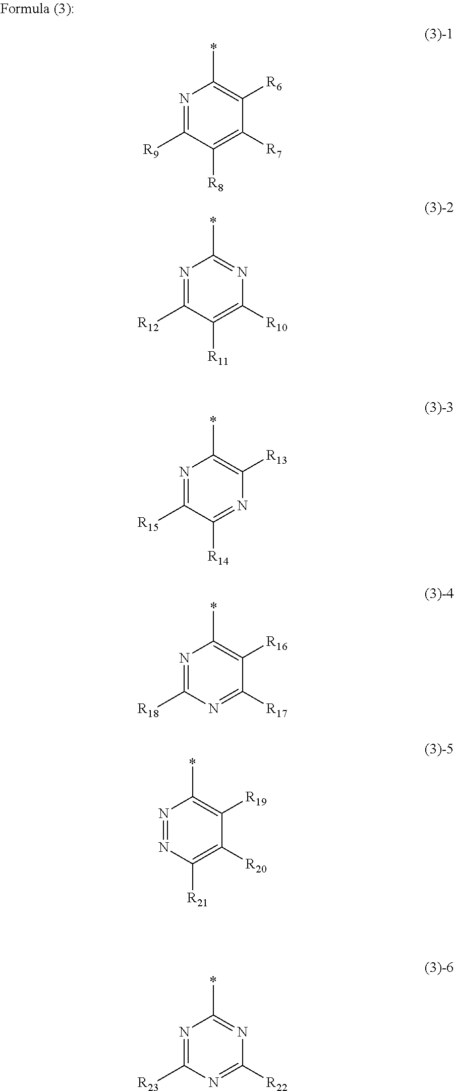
N1=C([R9])C([R8])=C([R7])C([R6])=C1*.N1=C([R12])C([R11])=C([R10])N=C1*.N1=C([R15])C([R14])=NC([R13])=C1*.N1=C([R18])N=C([R17])C([R16])=C1*.N1=NC([R21])=C([R20])C([R19])=C1*.N1=C([R23])N=C([R22])N=C1*
